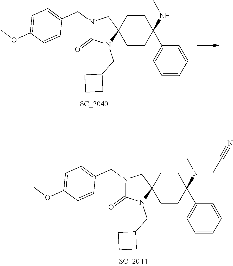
N1(CC2=CC=C(OC)C=C2)C(=O)N(CC2CCC2)C2(C1)CCC(C1=CC=CC=C1)(NC)CC2.N1(CC2=CC=C(OC)C=C2)C(=O)N(CC2CCC2)C2(C1)CCC(C1=CC=CC=C1)(N(C)CC#N)CC2
